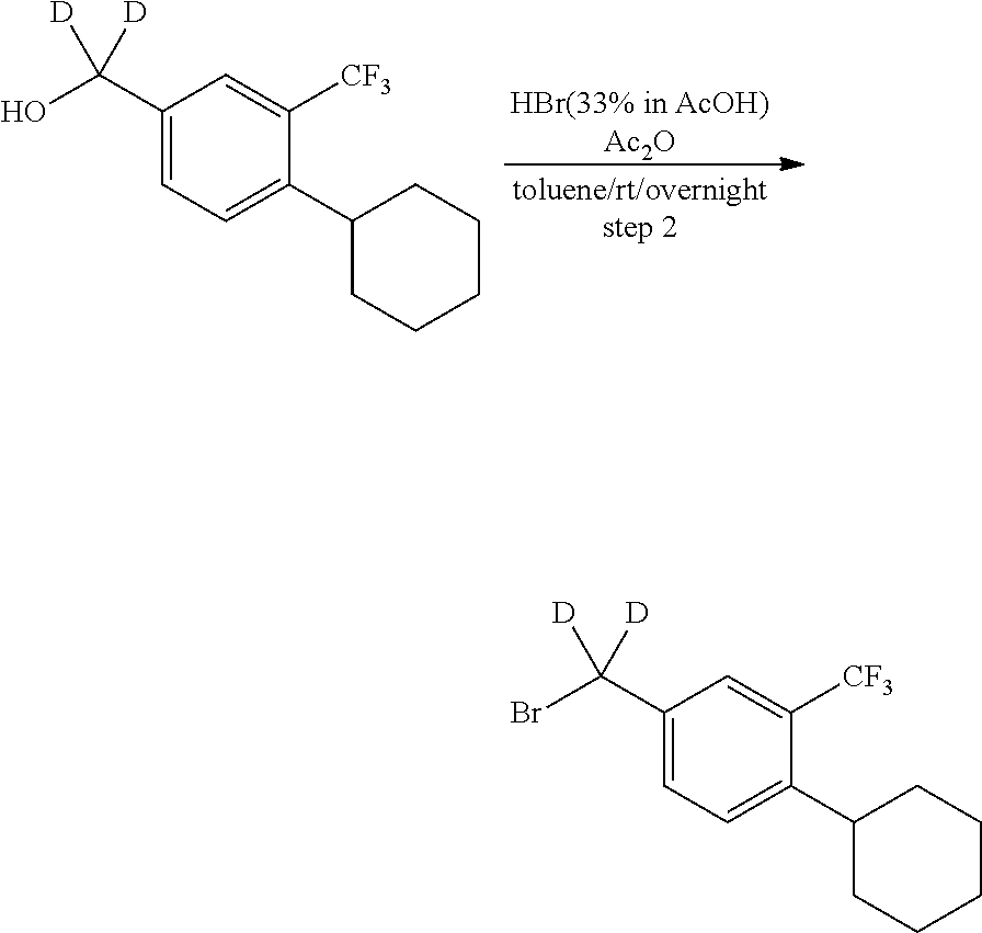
C1(C(O)([D])[D])=CC=C(C2CCCCC2)C([CF3])=C1.C1(C(Br)([D])[D])=CC=C(C2CCCCC2)C([CF3])=C1
